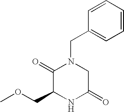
C1=CC(CN2C(=O)C(COC)NC(=O)C2)=CC=C1
